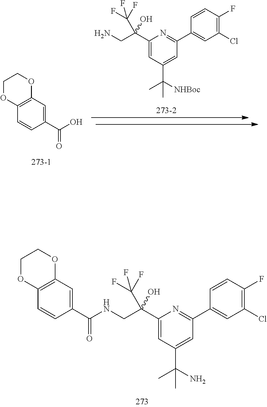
C1(C(=O)NCC(C2=CC(C(C)(N)C)=CC(C3=CC(Cl)=C(F)C=C3)=N2)(C(F)(F)F)O)=CC2=C(C=C1)OCCO2.C1(C(=O)O)=CC2=C(C=C1)OCCO2.C1(C(CN)(C(F)(F)F)O)=CC(C(C)([NHBoc])C)=CC(C2=CC(Cl)=C(F)C=C2)=N1
